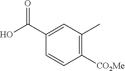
C1(C(O)=O)=CC(C)=C([CO2Me])C=C1
